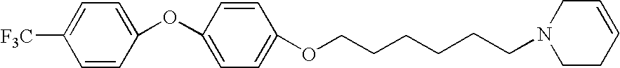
C1(OC2=CC=C(OCCCCCCN3CCC=CC3)C=C2)=CC=C([F3C])C=C1
